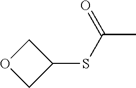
C1(SC(C)=O)COC1
